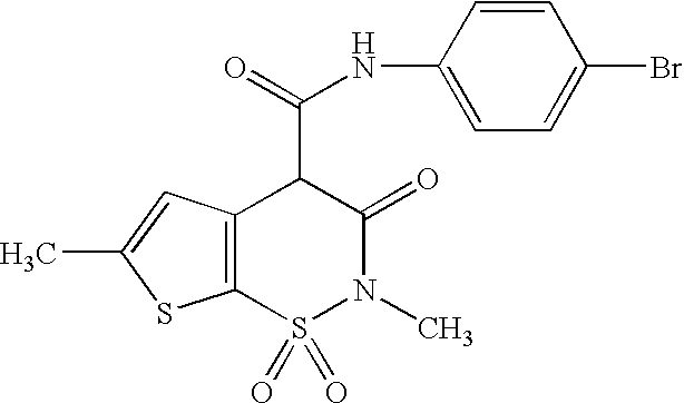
C12=C(S(=O)(=O)N(C)C(=O)C1C(=O)NC1=CC=C(Br)C=C1)SC(C)=C2
